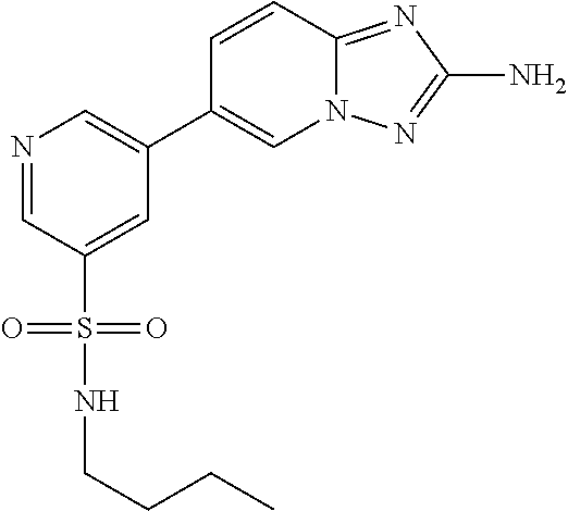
N1=CC(S(NCCCC)(=O)=O)=CC(C2=CN3C(=NC(N)=N3)C=C2)=C1
